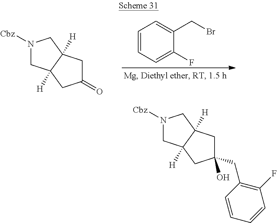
N1([Cbz])CC2([H])C([H])(C1)CC(=O)C2.C1=CC=C(F)C(CBr)=C1.N1([Cbz])CC2([H])C([H])(C1)CC(CC1=C(F)C=CC=C1)(O)C2
